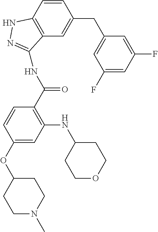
C12=C(C=C(CC3=CC(F)=CC(F)=C3)C=C1)C(NC(C1=C(NC3CCOCC3)C=C(OC3CCN(C)CC3)C=C1)=O)=NN2
